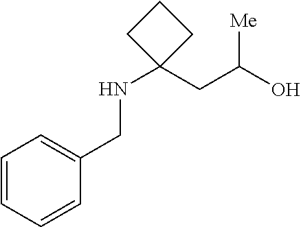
C1=CC=CC(CNC2(CC(O)[Me])CCC2)=C1
